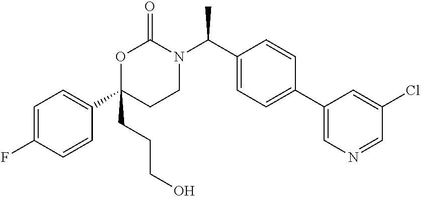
C1=C(F)C=CC(C2(CCCO)CCN(C(C3=CC=C(C4=CN=CC(Cl)=C4)C=C3)C)C(=O)O2)=C1
